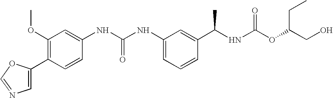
C1(C2=C(OC)C=C(NC(NC3=CC=CC(C(NC(OC(CO)CC)=O)C)=C3)=O)C=C2)=CN=CO1
